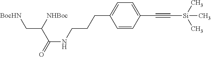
C1=CC(C#C[Si](C)(C)C)=CC=C1CCCNC(C(C[BocHN])[NHBoc])=O
